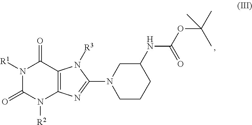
N1([R1])C(=O)N([R2])C2=C(C1=O)N([R3])C(N1CCCC(NC(OC(C)(C)C)=O)C1)=N2
